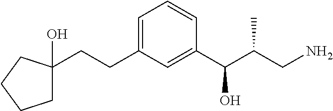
C1=C(CCC2(O)CCCC2)C=C(C(C(CN)C)O)C=C1
